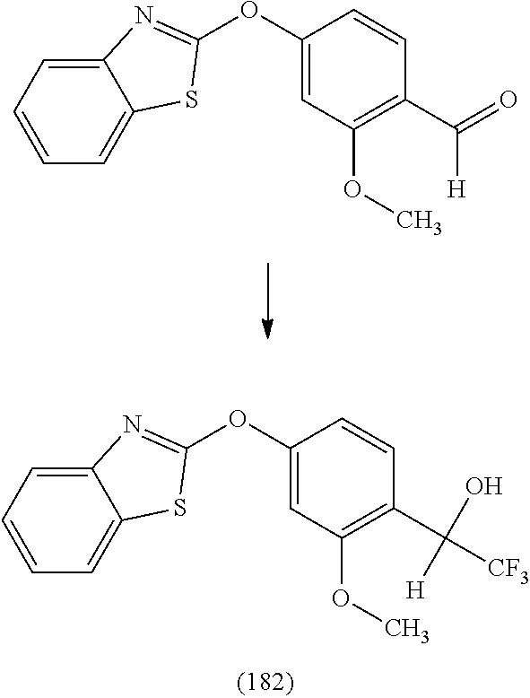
O(C1=CC(OC)=C(C([H])=O)C=C1)C1=NC2=CC=CC=C2S1.O(C1=CC(OC)=C(C(O)([CF3])[H])C=C1)C1=NC2=CC=CC=C2S1
